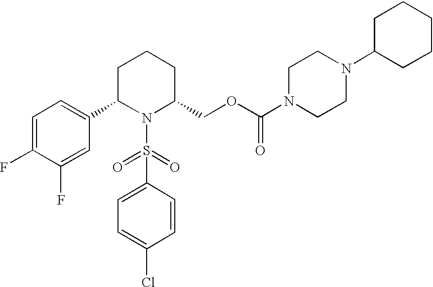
C1=C(F)C(F)=CC(C2N(S(C3=CC=C(Cl)C=C3)(=O)=O)C(COC(N3CCN(C4CCCCC4)CC3)=O)CCC2)=C1
